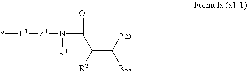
*[L1][Z1]N([R1])C(C(=C([R23])[R22])[R21])=O
